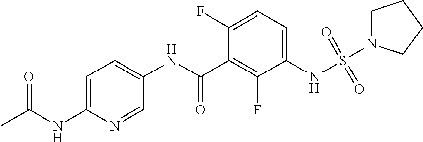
C1=C(NC(C)=O)N=CC(NC(C2=C(F)C(NS(=O)(=O)N3CCCC3)=CC=C2F)=O)=C1
